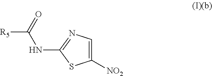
C1([NO2])=CN=C(NC([R5])=O)S1
